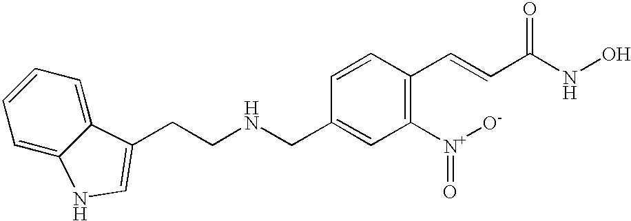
C(C1=CC([N+]([O-])=O)=C(C=CC(NO)=O)C=C1)NCCC1=CNC2=CC=CC=C21
